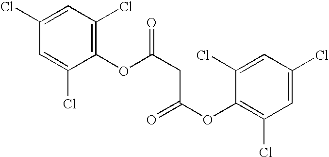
C1=C(Cl)C=C(Cl)C(OC(=O)CC(=O)OC2=C(Cl)C=C(Cl)C=C2Cl)=C1Cl
